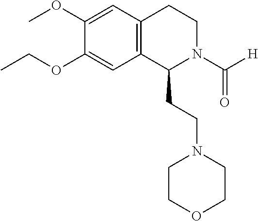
C12=C(C=C(OC)C(OCC)=C1)CCN(C([H])=O)C2CCN1CCOCC1
